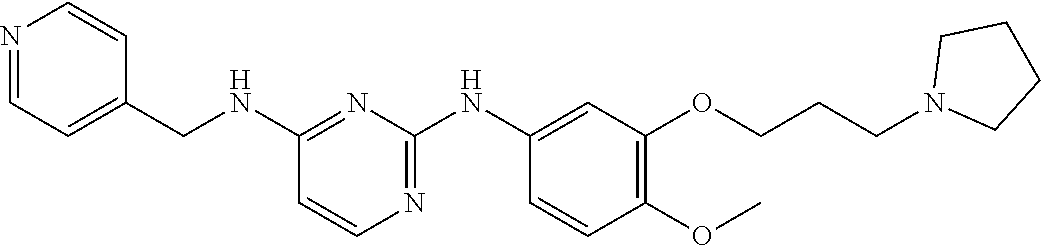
C1(NCC2=CC=NC=C2)=NC(NC2=CC(OCCCN3CCCC3)=C(OC)C=C2)=NC=C1
